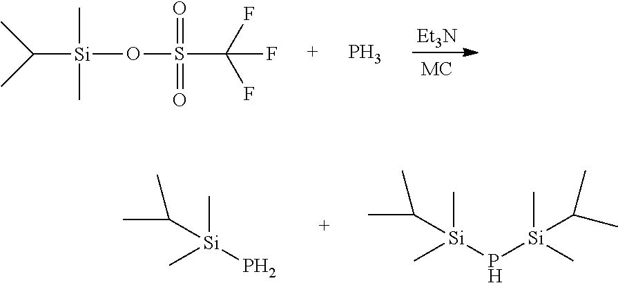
C[Si](P)(C)C(C)C.C[Si](P[Si](C)(C)C(C)C)(C)C(C)C.[Et3N].O(S(C(F)(F)F)(=O)=O)[Si](C(C)C)(C)C.P
